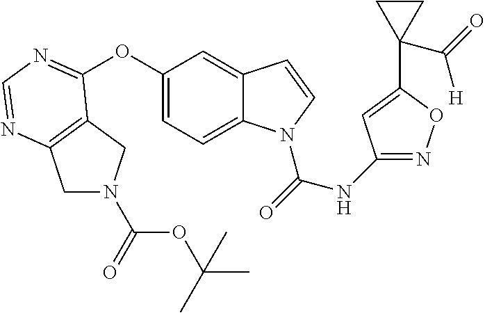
C1N(C(OC(C)(C)C)=O)CC2=C1N=CN=C2OC1=CC=C2C(=C1)C=CN2C(=O)NC1=NOC(C2(C(=O)[H])CC2)=C1
